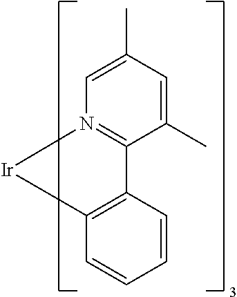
C1=C(C)C2=N(C=C1C)[Ir]C1=C2C=CC=C1
